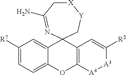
[X]1CC(N)=NC2(C[Y]1)C1=CC([R7])=CC=C1OC1=C2C=C([R2])[A3][A4]1
